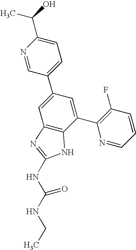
N1=CC(C2=CC3=C(C(C4=C(F)C=CC=N4)=C2)NC(NC(NCC)=O)=N3)=CC=C1C(C)O
